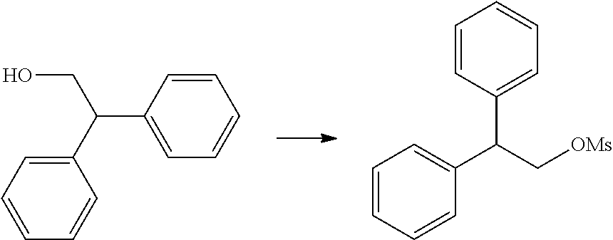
C1=CC=CC=C1C(CO)C1=CC=CC=C1.C1=CC=CC(C(C2=CC=CC=C2)C[OMs])=C1
